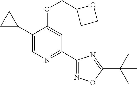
C1(C2CC2)=CN=C(C2=NOC(C(C)(C)C)=N2)C=C1OCC1CCO1
